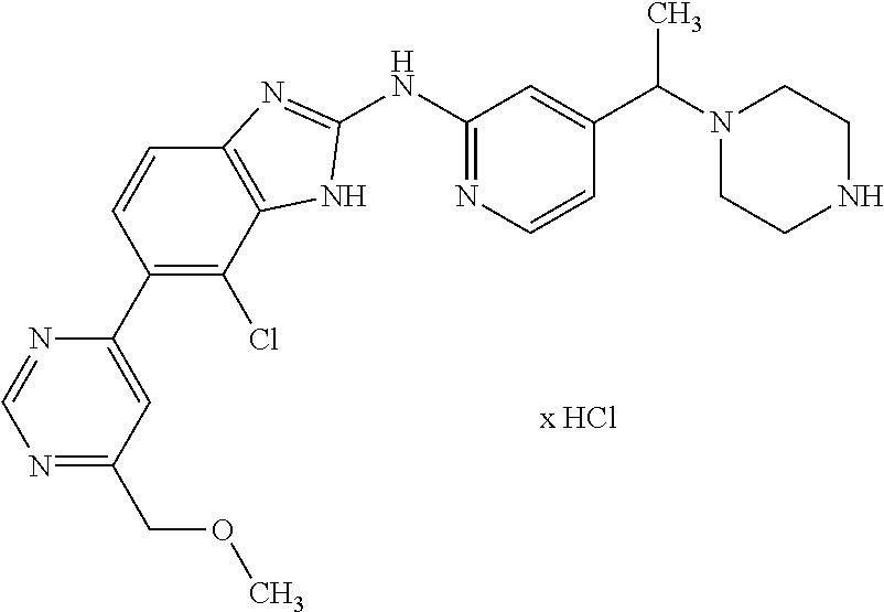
C1(NC2=NC=CC(C(N3CCNCC3)C)=C2)=NC2=C(N1)C(Cl)=C(C1=CC(COC)=NC=N1)C=C2
